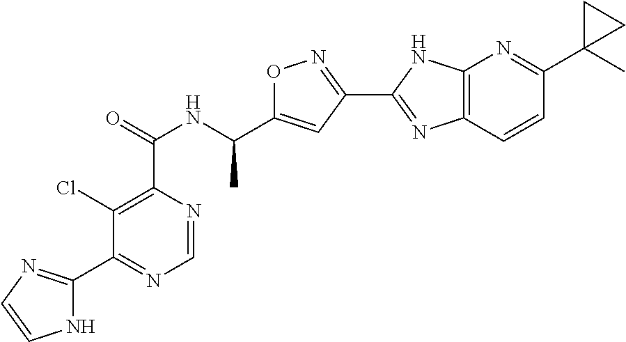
C1=NC(C(=O)NC(C2=CC(C3=NC4=C(N3)N=C(C3(C)CC3)C=C4)=NO2)C)=C(Cl)C(C2=NC=CN2)=N1
